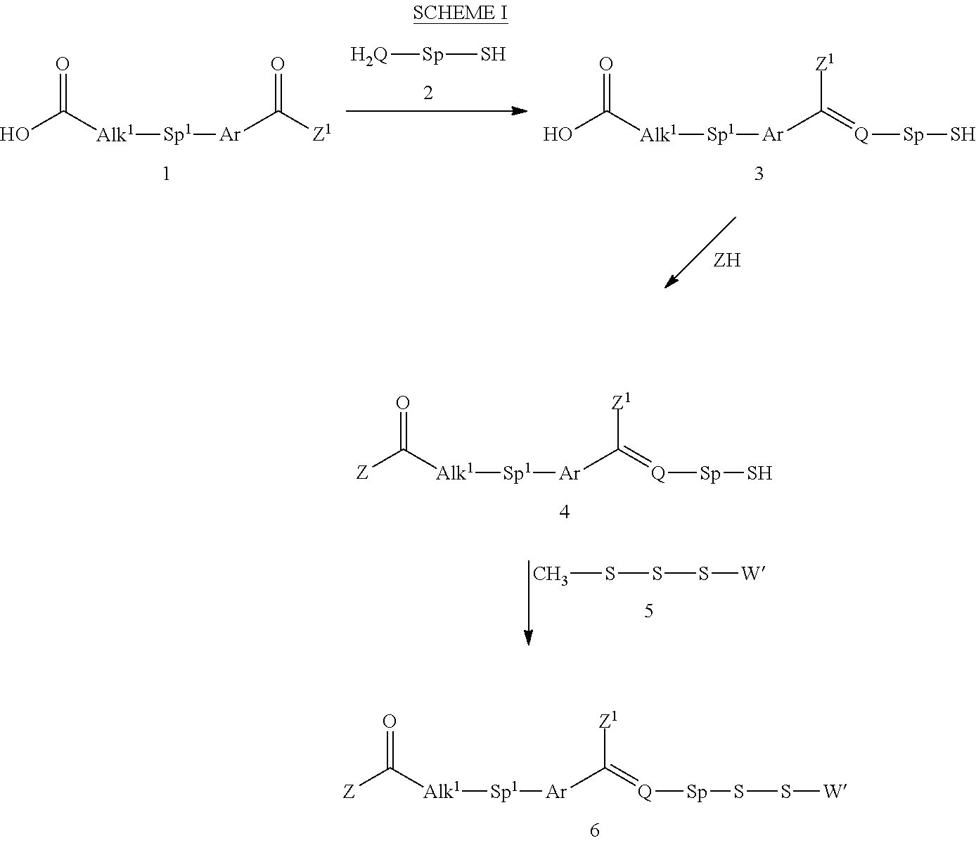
[Z]C([Alk1][Sp1][Ar]C(=[Q][Sp]SS[W])[Z1])=O.OC([Alk1][Sp1][Ar]C([Z1])=O)=O.[H2Q][Sp]S.OC([Alk1][Sp1][Ar]C(=[Q][Sp]S)[Z1])=O.[Z]C([Alk1][Sp1][Ar]C(=[Q][Sp]S)[Z1])=O.CSSS[W]
